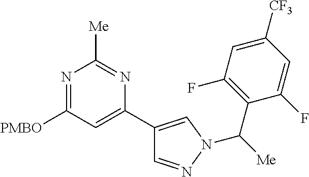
C1(C2=CC([PMBO])=NC([Me])=N2)=CN(C([Me])C2=C(F)C=C([CF3])C=C2F)N=C1
